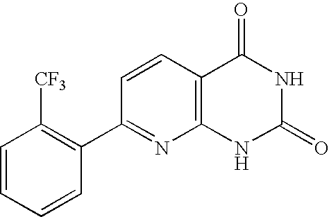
C1=CC2=C(N=C1C1=C([CF3])C=CC=C1)NC(=O)NC2=O
